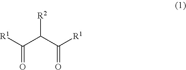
C(=O)([R1])C(C([R1])=O)[R2]
